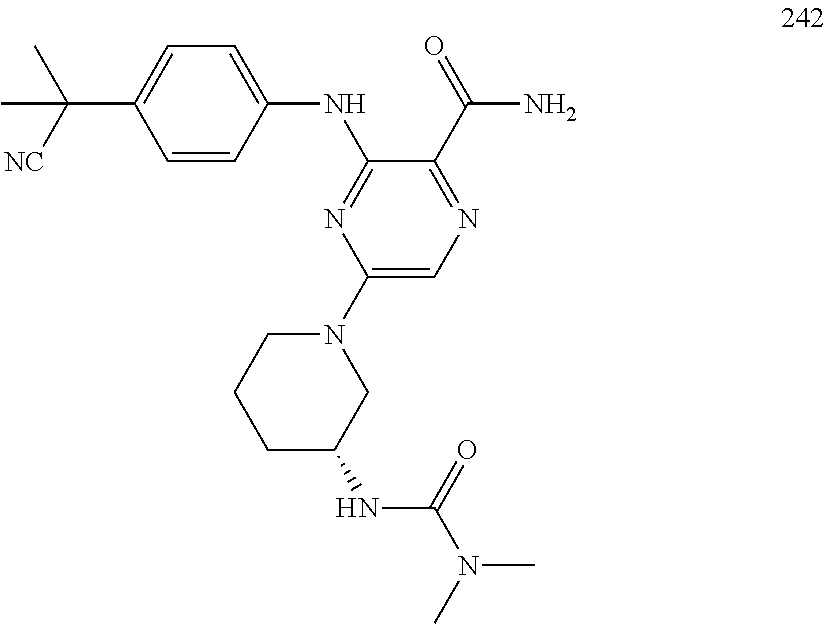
C1=CC(NC2=NC(N3CCCC(NC(N(C)C)=O)C3)=CN=C2C(N)=O)=CC=C1C([NC])(C)C
